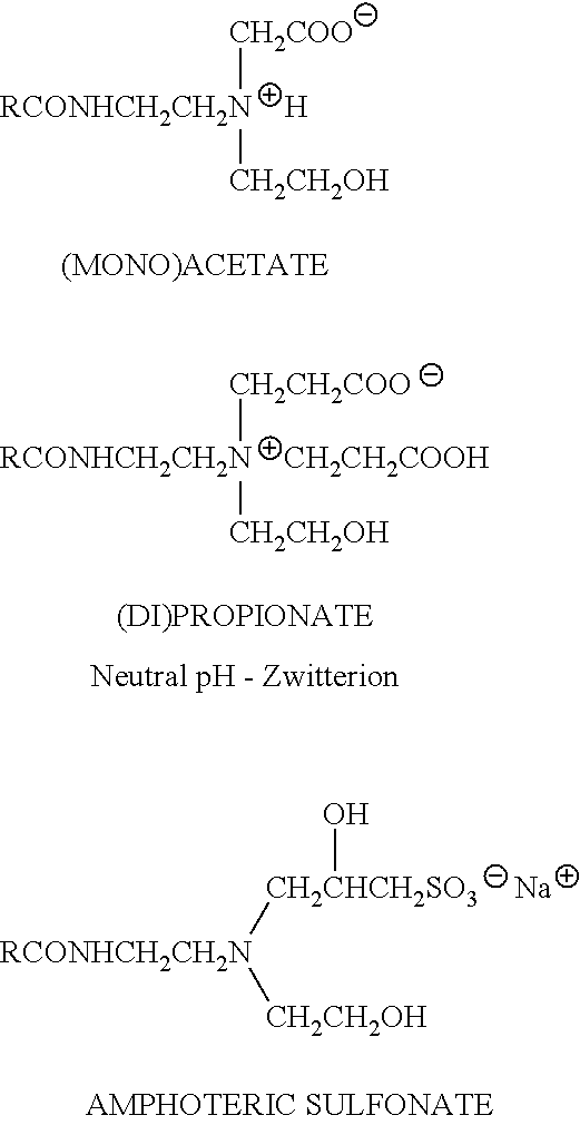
[CH2COO][RCONHCH2CH2N][CH2CH2OH].[H].[CH2CH2COO][RCONHCH2CH2N][CH2CH2OH].[CH2CH2COOH].[CH2CHCH2SO3]([RCONHCH2CH2N][CH2CH2OH])O.[Na]
